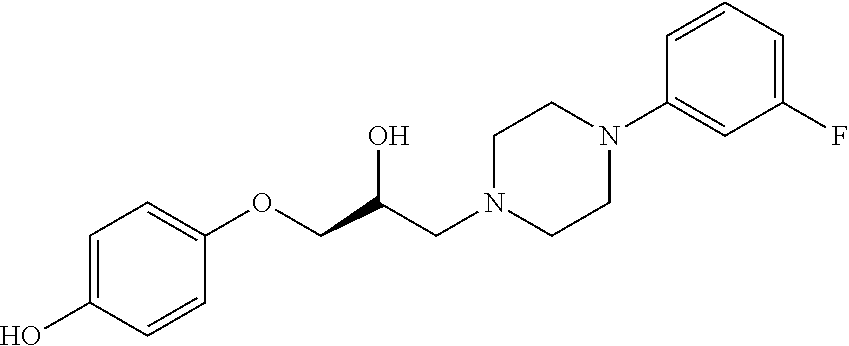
C1=C(O)C=CC(OCC(CN2CCN(C3=CC(F)=CC=C3)CC2)O)=C1
